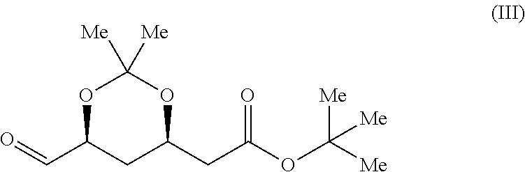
O1C(C=O)CC(CC(=O)OC([Me])([Me])[Me])OC1([Me])[Me]
